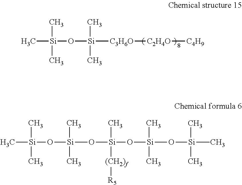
C[Si](O[Si](C)(C)[C3H6O][C2H4O][C4H9])(C)C.C[Si](O[Si](C)(C)O[Si]([(CH2)f][R5])(C)O[Si](C)(C)O[Si](C)(C)(C)C)(C)C
